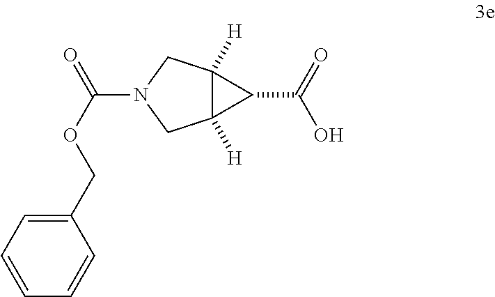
C12([H])C([H])(CN(C(=O)OCC3=CC=CC=C3)C1)C2C(O)=O
